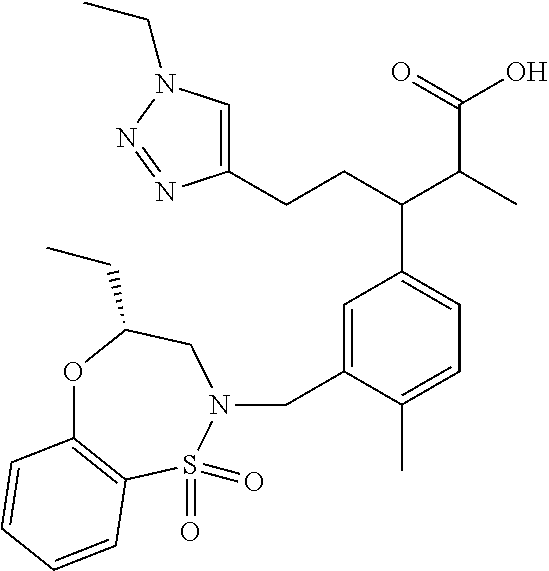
C1=C(CN2CC(CC)OC3=C(S2(=O)=O)C=CC=C3)C(C)=CC=C1C(C(C)C(O)=O)CCC1=CN(CC)N=N1
